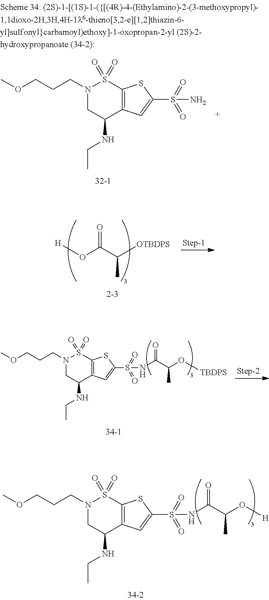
C12=C(C=C(S(=O)(=O)NC(C(O[H])C)=O)S1)C(NCC)CN(CCCOC)S2(=O)=O.C12=C(C=C(S(=O)(=O)N)S1)C(NCC)CN(CCCOC)S2(=O)=O.[H]OC(C([OTBDPS])C)=O.C12=C(C=C(S(=O)(=O)NC(C(O[TBDPS])C)=O)S1)C(NCC)CN(CCCOC)S2(=O)=O
